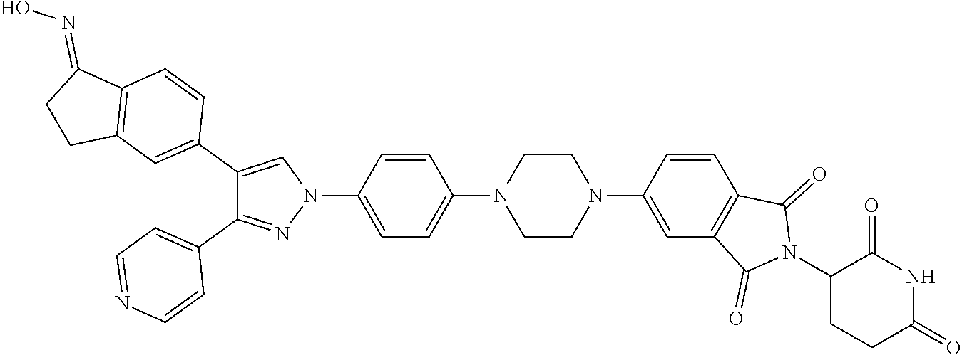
C1=CC(N2C=C(C3=CC4=C(C=C3)C(=NO)CC4)C(C3=CC=NC=C3)=N2)=CC=C1N1CCN(C2=CC3=C(C=C2)C(=O)N(C2CCC(=O)NC2=O)C3=O)CC1
